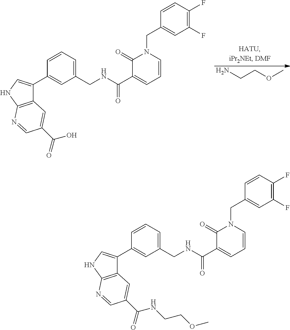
C1(CNC(C2=CC=CN(CC3=CC(F)=C(F)C=C3)C2=O)=O)=CC=CC(C2=CNC3=C2C=C(C(=O)NCCOC)C=N3)=C1.C1(CNC(C2=CC=CN(CC3=CC(F)=C(F)C=C3)C2=O)=O)=CC=CC(C2=CNC3=C2C=C(C(=O)O)C=N3)=C1.NCCOC
